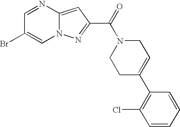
C1=NC2=CC(C(=O)N3CCC(C4=C(Cl)C=CC=C4)=CC3)=NN2C=C1Br
